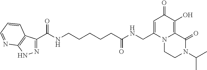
N1=C(C(NCCCCCC(NCC2=CC(=O)C(O)=C3N2CCN(C(C)C)C3=O)=O)=O)C2=C(N1)N=CC=C2
